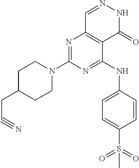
N1=C(N2CCC(CC#N)CC2)N=C(NC2=CC=C(S(=O)(=O)C)C=C2)C2=C1C=NNC2=O
